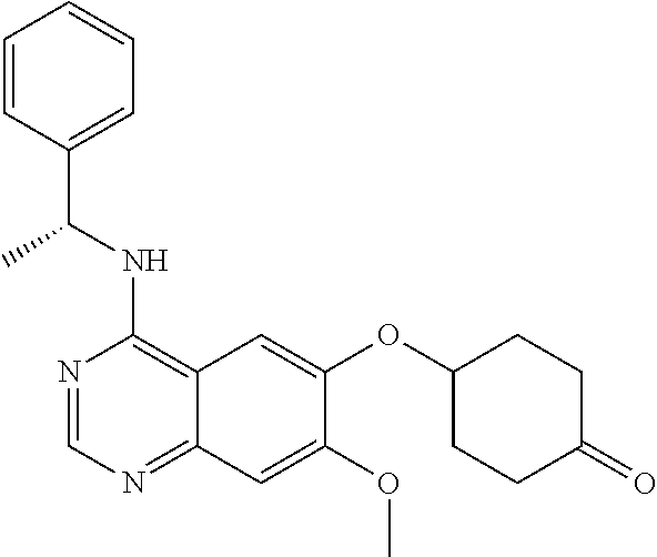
C(NC1=C2C(=NC=N1)C=C(OC)C(OC1CCC(=O)CC1)=C2)(C1=CC=CC=C1)C
